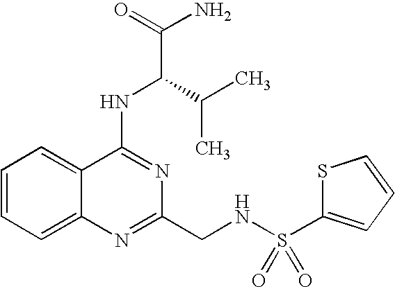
C1=CC=C2C(=C1)C(NC(C(C)C)C(N)=O)=NC(CNS(=O)(=O)C1=CC=CS1)=N2
